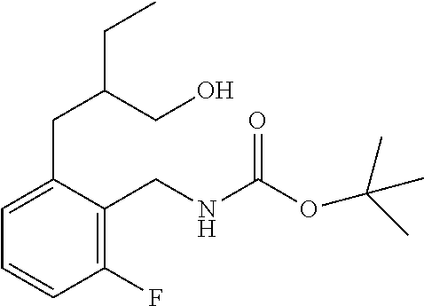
C1(F)=C(CNC(=O)OC(C)(C)C)C(CC(CO)CC)=CC=C1
